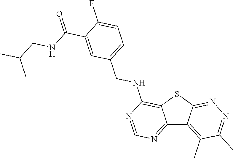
C12=NC=NC(NCC3=CC=C(F)C(C(=O)NCC(C)C)=C3)=C1SC1=NN=C(C)C(C)=C21
